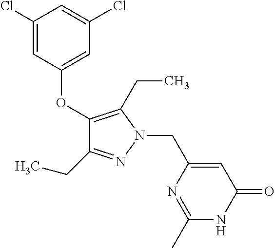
C1(OC2=CC(Cl)=CC(Cl)=C2)=C(CC)N(CC2=CC(=O)NC(C)=N2)N=C1CC
